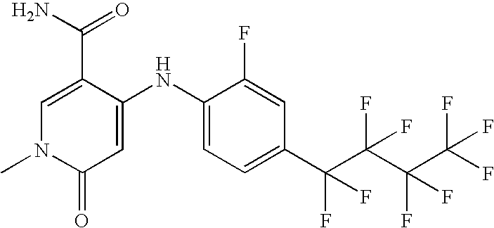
C1(C(=O)N)=CN(C)C(=O)C=C1NC1=CC=C(C(F)(F)C(F)(C(F)(F)C(F)(F)F)F)C=C1F
